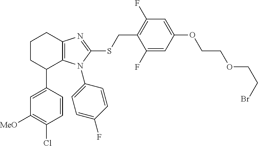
C1=CC(C2C3=C(CCC2)N=C(SCC2=C(F)C=C(OCCOCCBr)C=C2F)N3C2=CC=C(F)C=C2)=CC([MeO])=C1Cl
